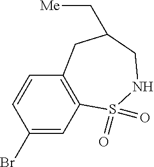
C1(Br)=CC2=C(C=C1)CC(C[Me])CNS2(=O)=O
